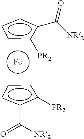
c1ccc([PR2])c1C([NR2])=O.[Fe].c1cc([PR2])c(C([NR2])=O)c1
